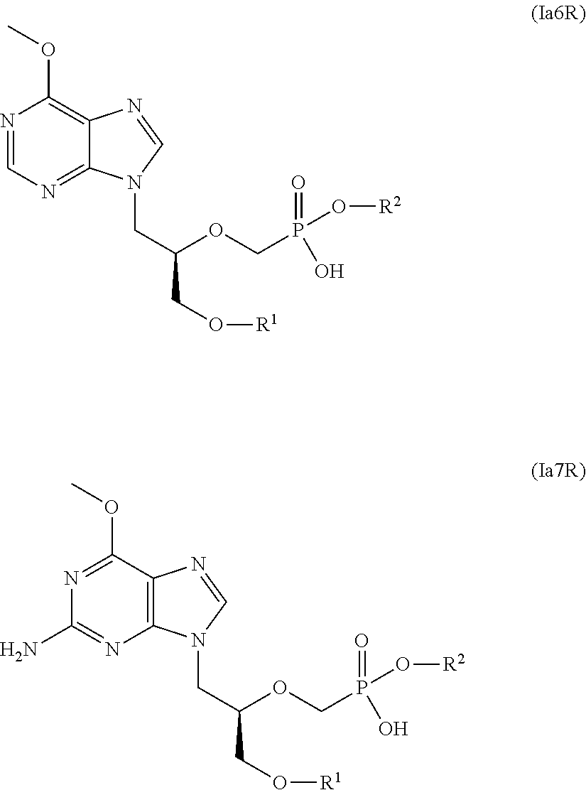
C(OCP(O[R2])(O)=O)(CN1C2=NC=NC(OC)=C2N=C1)CO[R1].C(OCP(O[R2])(O)=O)(CN1C2=C(C(OC)=NC(N)=N2)N=C1)CO[R1]
